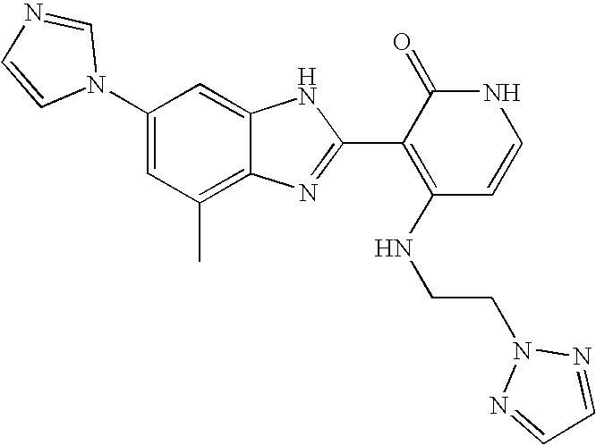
C1(C)=C2C(=CC(N3C=NC=C3)=C1)NC(C1=C(NCCN3N=CC=N3)C=CNC1=O)=N2
